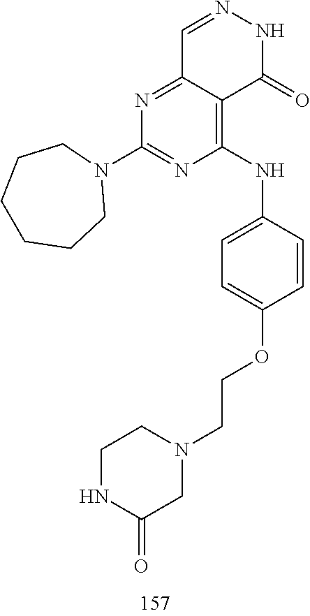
C1=NNC(=O)C2=C(NC3=CC=C(OCCN4CCNC(=O)C4)C=C3)N=C(N3CCCCCC3)N=C12
